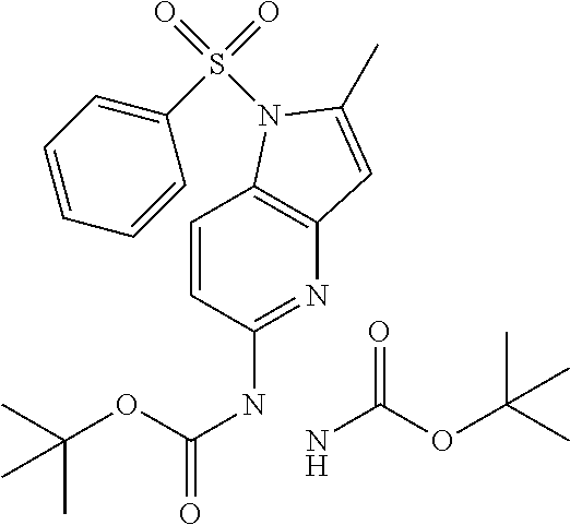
C1=CC(NC(OC(C)(C)C)=O)=NC2=C1N(S(=O)(=O)C1=CC=CC=C1)C(C)=C2.NC(OC(C)(C)C)=O
